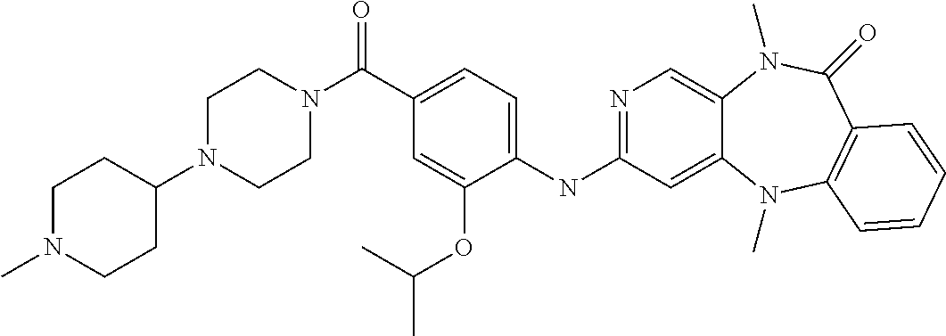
N1=C(NC2=CC=C(C(=O)N3CCN(C4CCN(C)CC4)CC3)C=C2OC(C)C)C=C2C(=C1)N(C)C(=O)C1=C(N2C)C=CC=C1
